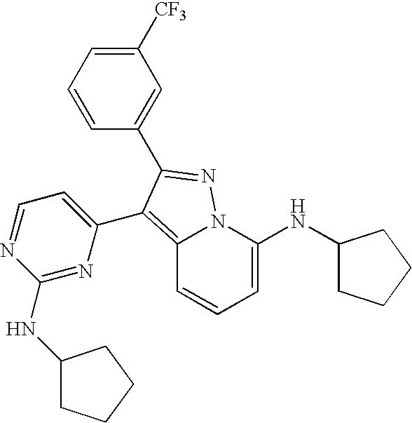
C1=C(NC2CCCC2)N2C(=C(C3=CC=NC(NC4CCCC4)=N3)C(C3=CC([CF3])=CC=C3)=N2)C=C1
